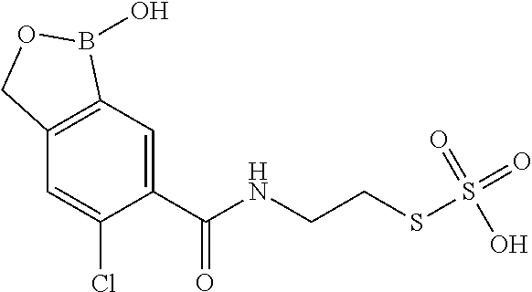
C1=C(C(NCCSS(=O)(=O)O)=O)C(Cl)=CC2=C1B(O)OC2
